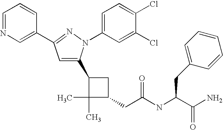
C1(C2=CC(C3=CN=CC=C3)=NN2C2=CC=C(Cl)C(Cl)=C2)C(C)(C)C(CC(=O)NC(CC2=CC=CC=C2)C(N)=O)C1
